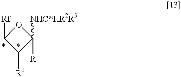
O1C([Rf])C([R1])C1([R])[NHC*HR2R3]
